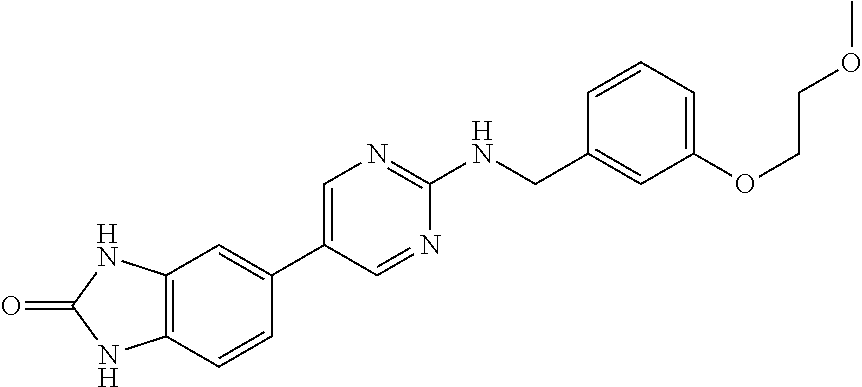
C1(C2=CN=C(NCC3=CC(OCCOC)=CC=C3)N=C2)=CC2=C(C=C1)NC(=O)N2
